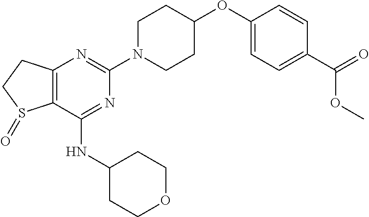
C12=C(C(NC3CCOCC3)=NC(N3CCC(OC4=CC=C(C(=O)OC)C=C4)CC3)=N1)S(=O)CC2
